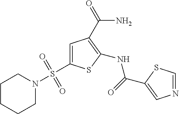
C1=C(S(N2CCCCC2)(=O)=O)SC(NC(=O)C2=CN=CS2)=C1C(=O)N
